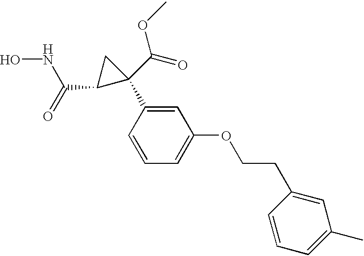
ONC(C1C(C(=O)OC)(C2=CC(OCCC3=CC(C)=CC=C3)=CC=C2)C1)=O
